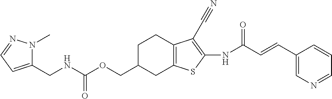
N(C(OCC1CC2=C(CC1)C(C#N)=C(NC(C=CC1=CN=CC=C1)=O)S2)=O)CC1=CC=NN1C
